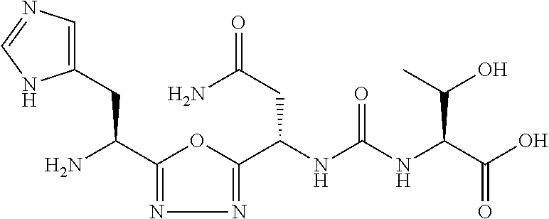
C1(C(N)CC2=CN=CN2)=NN=C(C(NC(NC(C(O)=O)C(O)C)=O)CC(=O)N)O1
